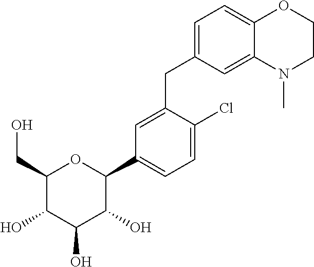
C1=C(CC2=CC=C3C(=C2)N(C)CCO3)C(Cl)=CC=C1C1C(O)C(O)C(O)C(CO)O1
